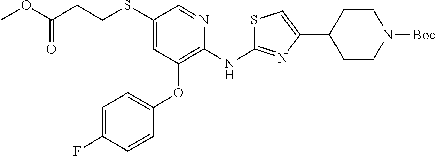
C(=O)(CCSC1=CC(OC2=CC=C(F)C=C2)=C(NC2=NC(C3CCN([Boc])CC3)=CS2)N=C1)OC
